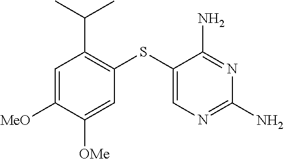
C1=C([MeO])C([OMe])=CC(SC2=CN=C(N)N=C2N)=C1C(C)C
